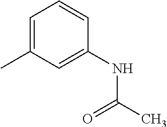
C1=C(C)C=C(NC(C)=O)C=C1
